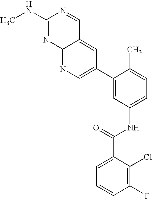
C12=CC(C3=CC(NC(C4=CC=CC(F)=C4Cl)=O)=CC=C3C)=CN=C1N=C(NC)N=C2
